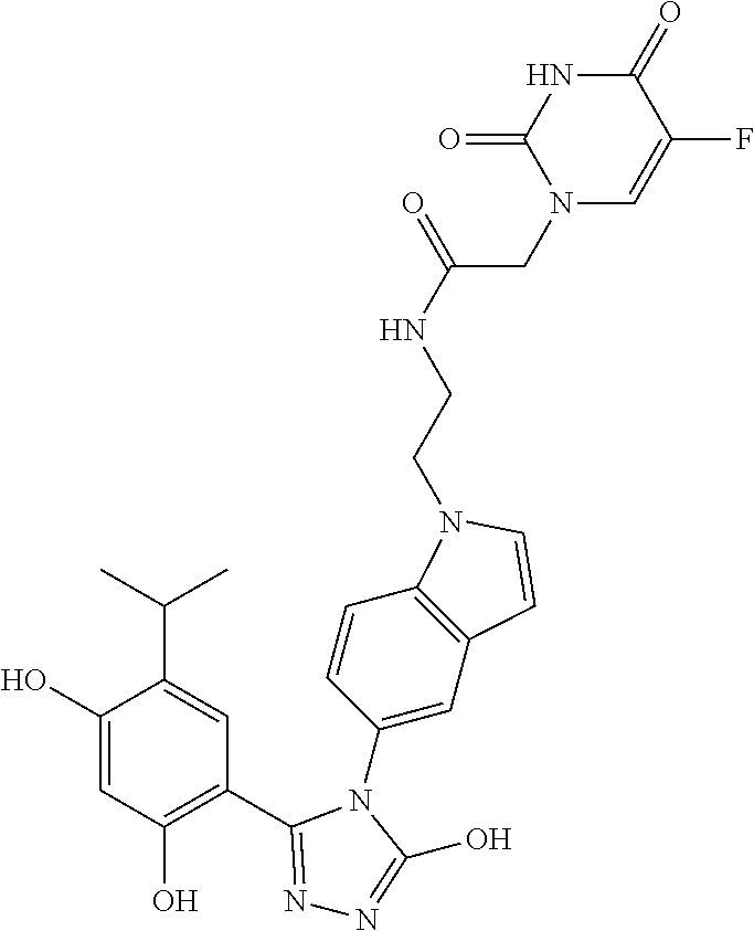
C1(=O)NC(=O)N(CC(NCCN2C3=C(C=C(N4C(O)=NN=C4C4=C(O)C=C(O)C(C(C)C)=C4)C=C3)C=C2)=O)C=C1F
